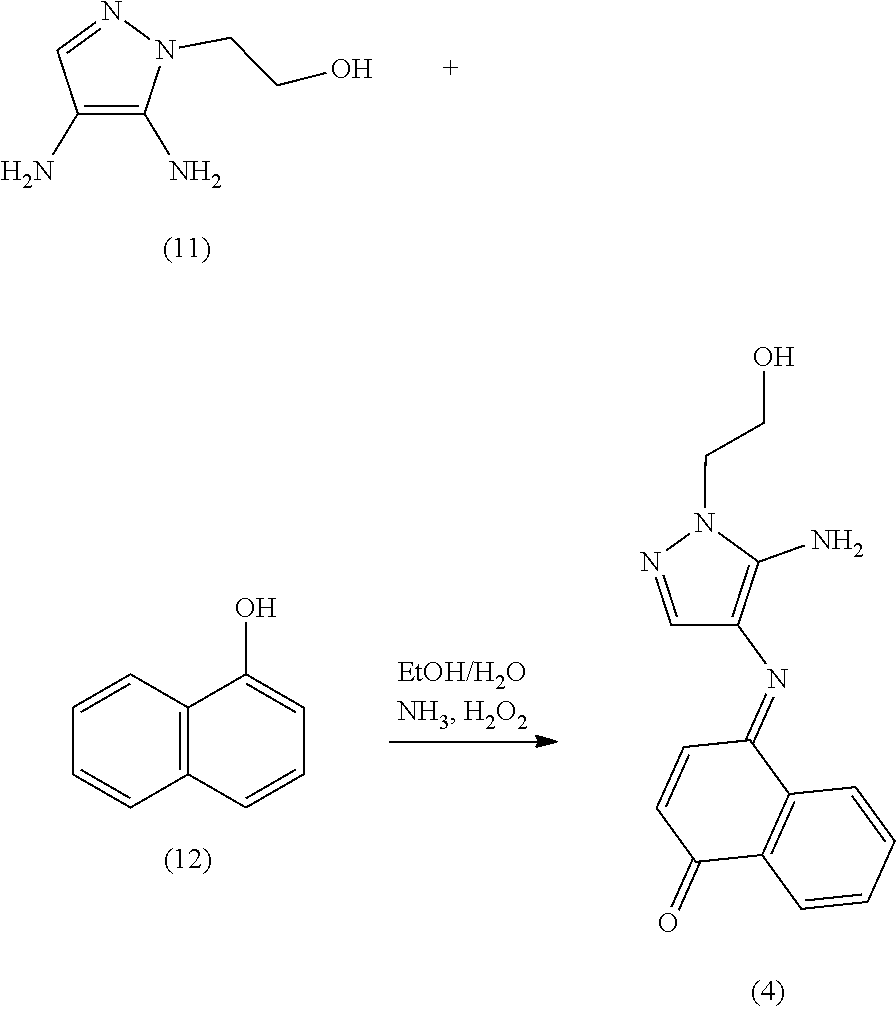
C1(N)=C(N)N(CCO)N=C1.C1=CC2=C(C=C1)C(O)=CC=C2.N1(CCO)N=CC(N=C2C=CC(=O)C3=C2C=CC=C3)=C1N
